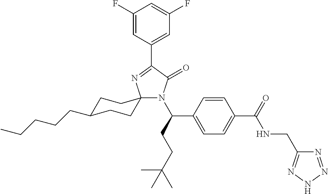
C1(F)=CC(C2=NC3(N(C(C4=CC=C(C(NCC5=NNN=N5)=O)C=C4)CCC(C)(C)C)C2=O)CCC(CCCCC)CC3)=CC(F)=C1
